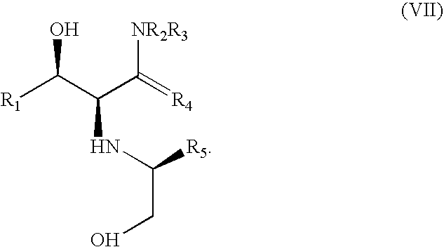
C(NC([R5])CO)(C([NR2R3])=[R4])C([R1])O
